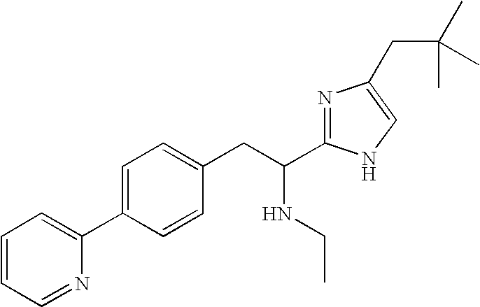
C1=CC=NC(C2=CC=C(CC(NCC)C3=NC(CC(C)(C)C)=CN3)C=C2)=C1
